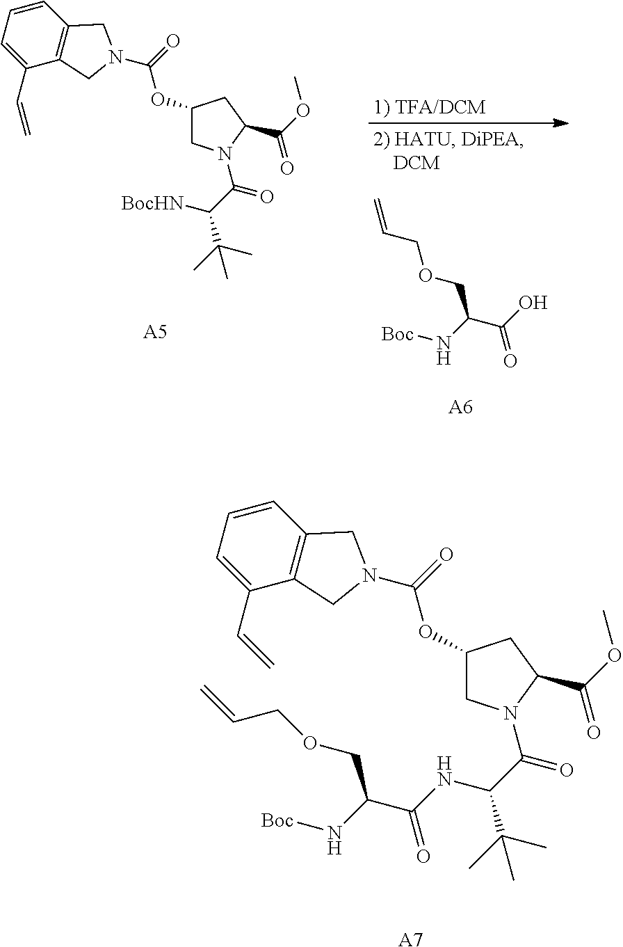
C1=CC=C(C=C)C2=C1CN(C(=O)OC1CN(C(C([BocHN])C(C)(C)C)=O)C(C(OC)=O)C1)C2.[A5].C=CCOCC(C(O)=O)N[Boc].[A6].C1=CC=C(C=C)C2=C1CN(C(=O)OC1CN(C(C(NC(C(N[Boc])COCC=C)=O)C(C)(C)C)=O)C(C(OC)=O)C1)C2.[A7]
